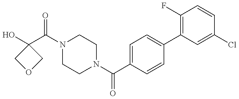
C1(O)(C(=O)N2CCN(C(=O)C3=CC=C(C4=C(F)C=CC(Cl)=C4)C=C3)CC2)COC1
